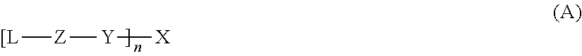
[[L][Z][Y][X]
